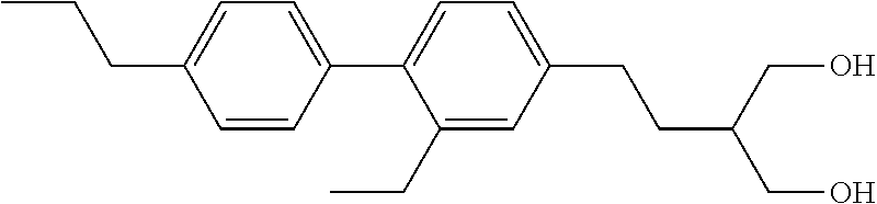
CCCC1=CC=C(C2=CC=C(CCC(CO)CO)C=C2CC)C=C1
